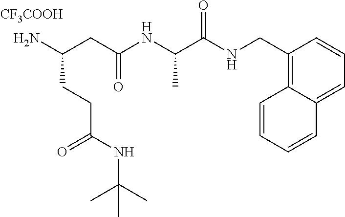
NC(CC(NC(C(NCC1=C2C(=CC=C1)C=CC=C2)=O)C)=O)CCC(NC(C)(C)C)=O.[CF3COOH]
